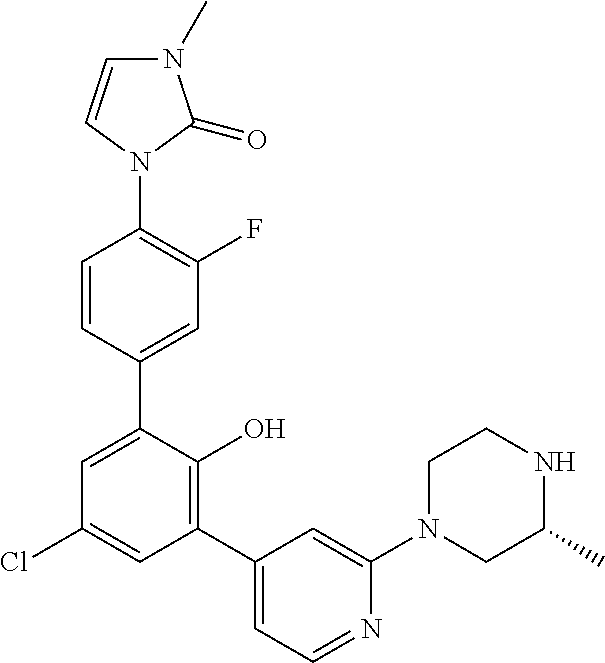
N1(C2=C(F)C=C(C3=CC(Cl)=CC(C4=CC=NC(N5CC(C)NCC5)=C4)=C3O)C=C2)C(=O)N(C)C=C1
